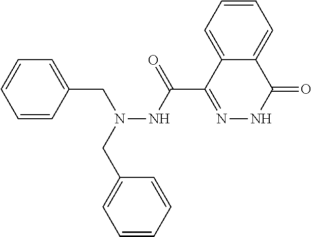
C1=CC(CN(NC(C2=NNC(=O)C3=CC=CC=C23)=O)CC2=CC=CC=C2)=CC=C1
